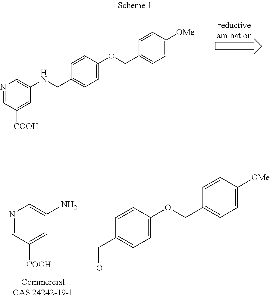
N1=CC([COOH])=CC(NCC2=CC=C(OCC3=CC=C([OMe])C=C3)C=C2)=C1.N1=CC([COOH])=CC(N)=C1.C(C1=CC=C(OCC2=CC=C([OMe])C=C2)C=C1)=O
